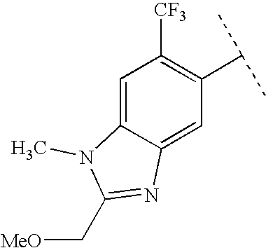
C1=C2C(=CC(C(C)C)=C1[CF3])N=C(C[MeO])N2C
